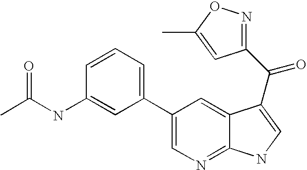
C1=CC=C(C2=CN=C3C(=C2)C(C(=O)C2=NOC(C)=C2)=CN3)C=C1NC(C)=O
